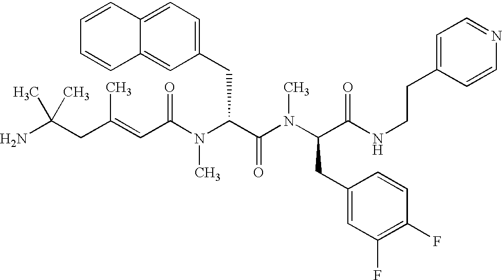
C(C(N(C(C(N(C(C(NCCC1=CC=NC=C1)=O)CC1=CC(F)=C(F)C=C1)C)=O)CC1=CC=C2C(=C1)C=CC=C2)C)=O)=C(CC(N)(C)C)C
